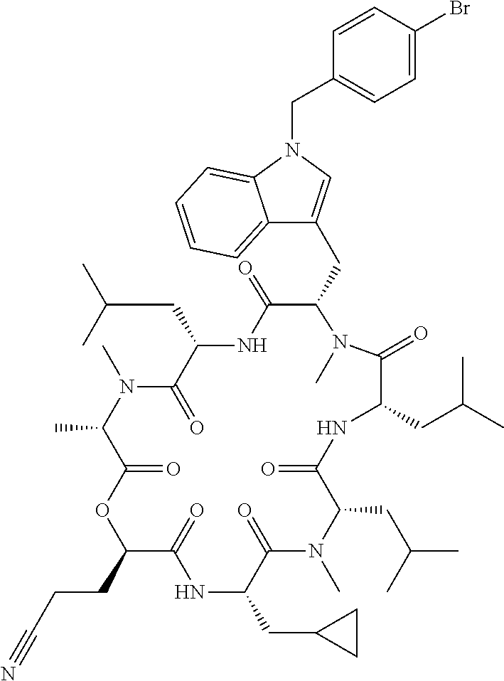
C(C1C(=O)NC(CC(C)C)C(=O)N(C)C(C)C(=O)OC(CCC#N)C(=O)NC(CC2CC2)C(=O)N(C)C(CC(C)C)C(=O)NC(CC(C)C)C(=O)N1C)C1=CN(CC2=CC=C(Br)C=C2)C2=CC=CC=C12
